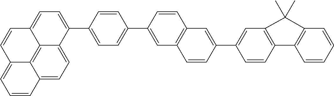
C12=CC=C3C4=C1C(=CC=C2)C=CC4=CC=C3C1=CC=C(C2=CC3=C(C=C2)C=C(C2=CC4=C(C=C2)C2=C(C=CC=C2)C4(C)C)C=C3)C=C1
